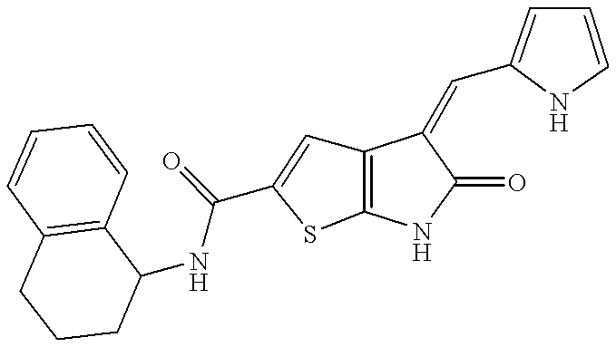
C12=C(NC(=O)C1=CC1=CC=CN1)SC(C(NC1CCCC3=C1C=CC=C3)=O)=C2
